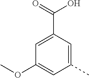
C1(C)=CC(C(=O)O)=CC(OC)=C1
